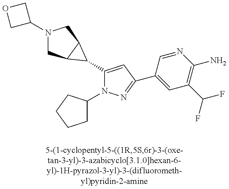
N1(C2COC2)CC2C(C1)C2C1=CC(C2=CC(C(F)F)=C(N)N=C2)=NN1C1CCCC1
